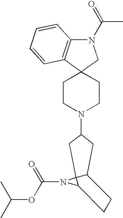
C1CN(C2CC3C4(N(C(=O)OC(C)C)C4CC3)C2)CCC12CN(C(C)=O)C1=C2C=CC=C1
